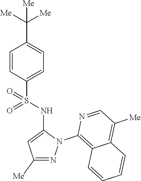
C1=CC(S(NC2=CC([Me])=NN2C2=C3C(=C([Me])C=N2)C=CC=C3)(=O)=O)=CC=C1C([Me])([Me])[Me]
